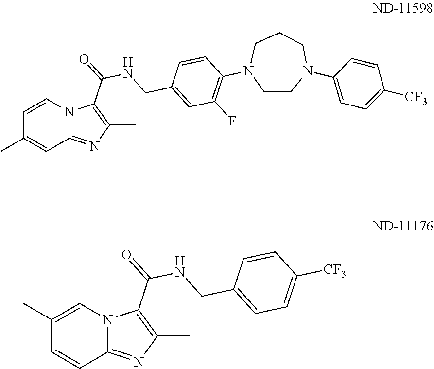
C1=CN2C(=NC(C)=C2C(=O)NCC2=CC(F)=C(N3CCN(C4=CC=C([CF3])C=C4)CCC3)C=C2)C=C1C.C1(C)=CN2C(=NC(C)=C2C(=O)NCC2=CC=C([CF3])C=C2)C=C1
